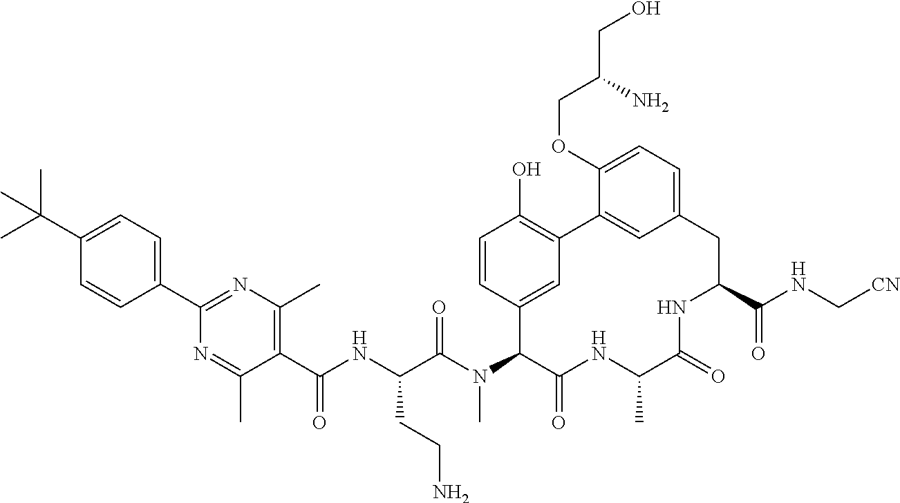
C1(C(NC(C(N(C2C(=O)NC(C)C(=O)NC(C(NC[CN])=O)CC3=CC=C(OCC(CO)N)C(=C3)C3=C(O)C=CC2=C3)C)=O)CCN)=O)=C(C)N=C(C2=CC=C(C(C)(C)C)C=C2)N=C1C
